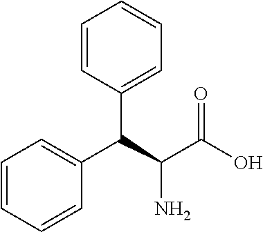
C1=CC(C(C(C(O)=O)N)C2=CC=CC=C2)=CC=C1
